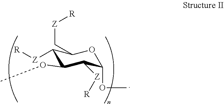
C1([Z][R])C(OC)C([Z][R])C(OC)OC1C[Z][R]
